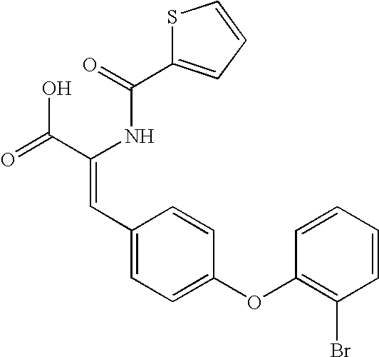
C(=O)(NC(C(=O)O)=CC1=CC=C(OC2=C(Br)C=CC=C2)C=C1)C1=CC=CS1
